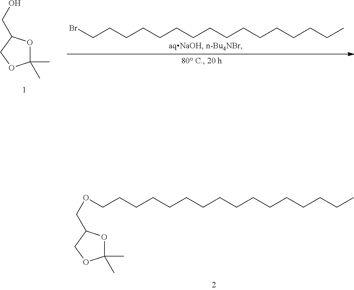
C1(C)(C)OC(COCCCCCCCCCCCCCCCC)CO1.C1(C)(C)OC(CO)CO1.BrCCCCCCCCCCCCCCCC
